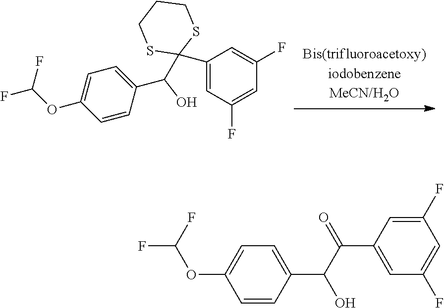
C1(C2(C(C3=CC=C(OC(F)F)C=C3)O)SCCCS2)=CC(F)=CC(F)=C1.FC(F)OC1=CC=C(C(C(=O)C2=CC(F)=CC(F)=C2)O)C=C1
